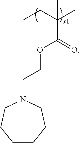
C1CCCN(CCOC(C(CC)(C)C)=O)CC1
